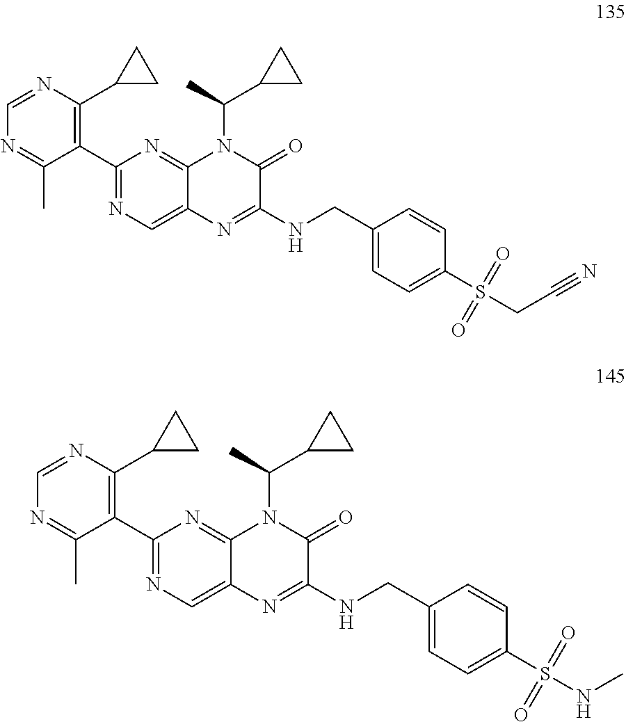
C1(C2=C(C3CC3)N=CN=C2C)=NC=C2C(=N1)N(C(C)C1CC1)C(=O)C(NCC1=CC=C(S(=O)(=O)CC#N)C=C1)=N2.C1(C2=C(C3CC3)N=CN=C2C)=NC=C2C(=N1)N(C(C)C1CC1)C(=O)C(NCC1=CC=C(S(=O)(=O)NC)[ ]=C1)=N2
